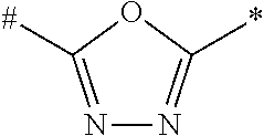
N1=C([#])OC(*)=N1
